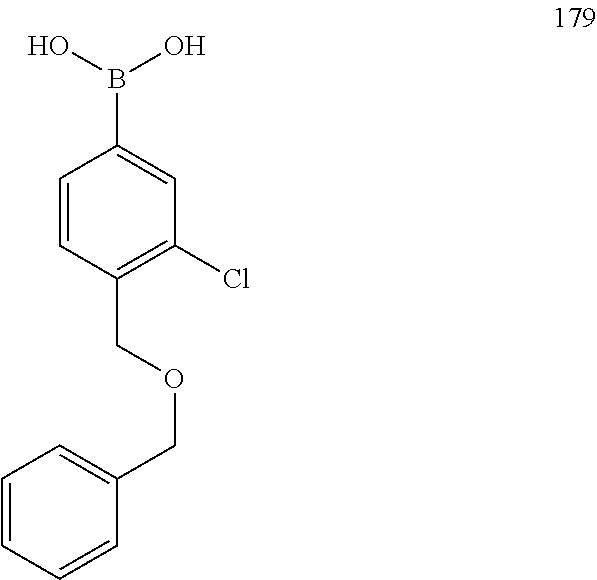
C1=CC(COCC2=CC=CC=C2)=C(Cl)C=C1B(O)O
